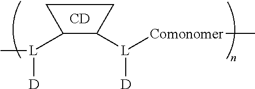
C[L]([D])C1C([L]([Comonomer]C)[D])CC1.[CD]
